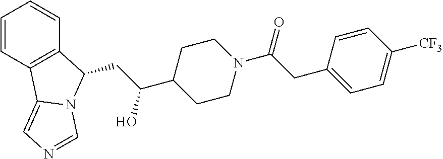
C1=CC2=C(C=C1)C(CC(C1CCN(C(CC3=CC=C([CF3])C=C3)=O)CC1)O)N1C2=CN=C1
